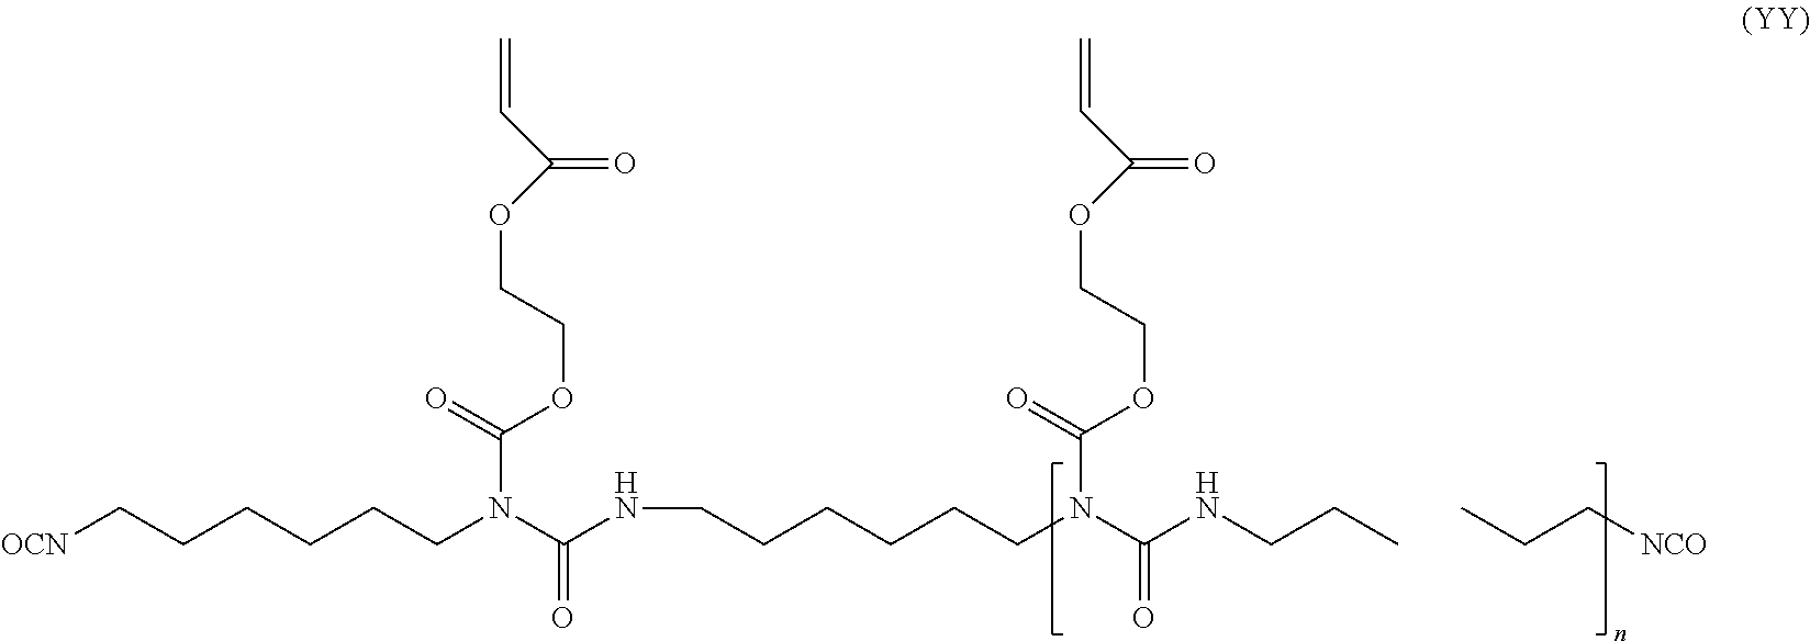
C(CCCCCN(C(NCCCCCCN(C(NCCC)=O)C(OCCOC(C=C)=O)=O)=O)C(OCCOC(C=C)=O)=O)[OCN].CCC[NCO]
